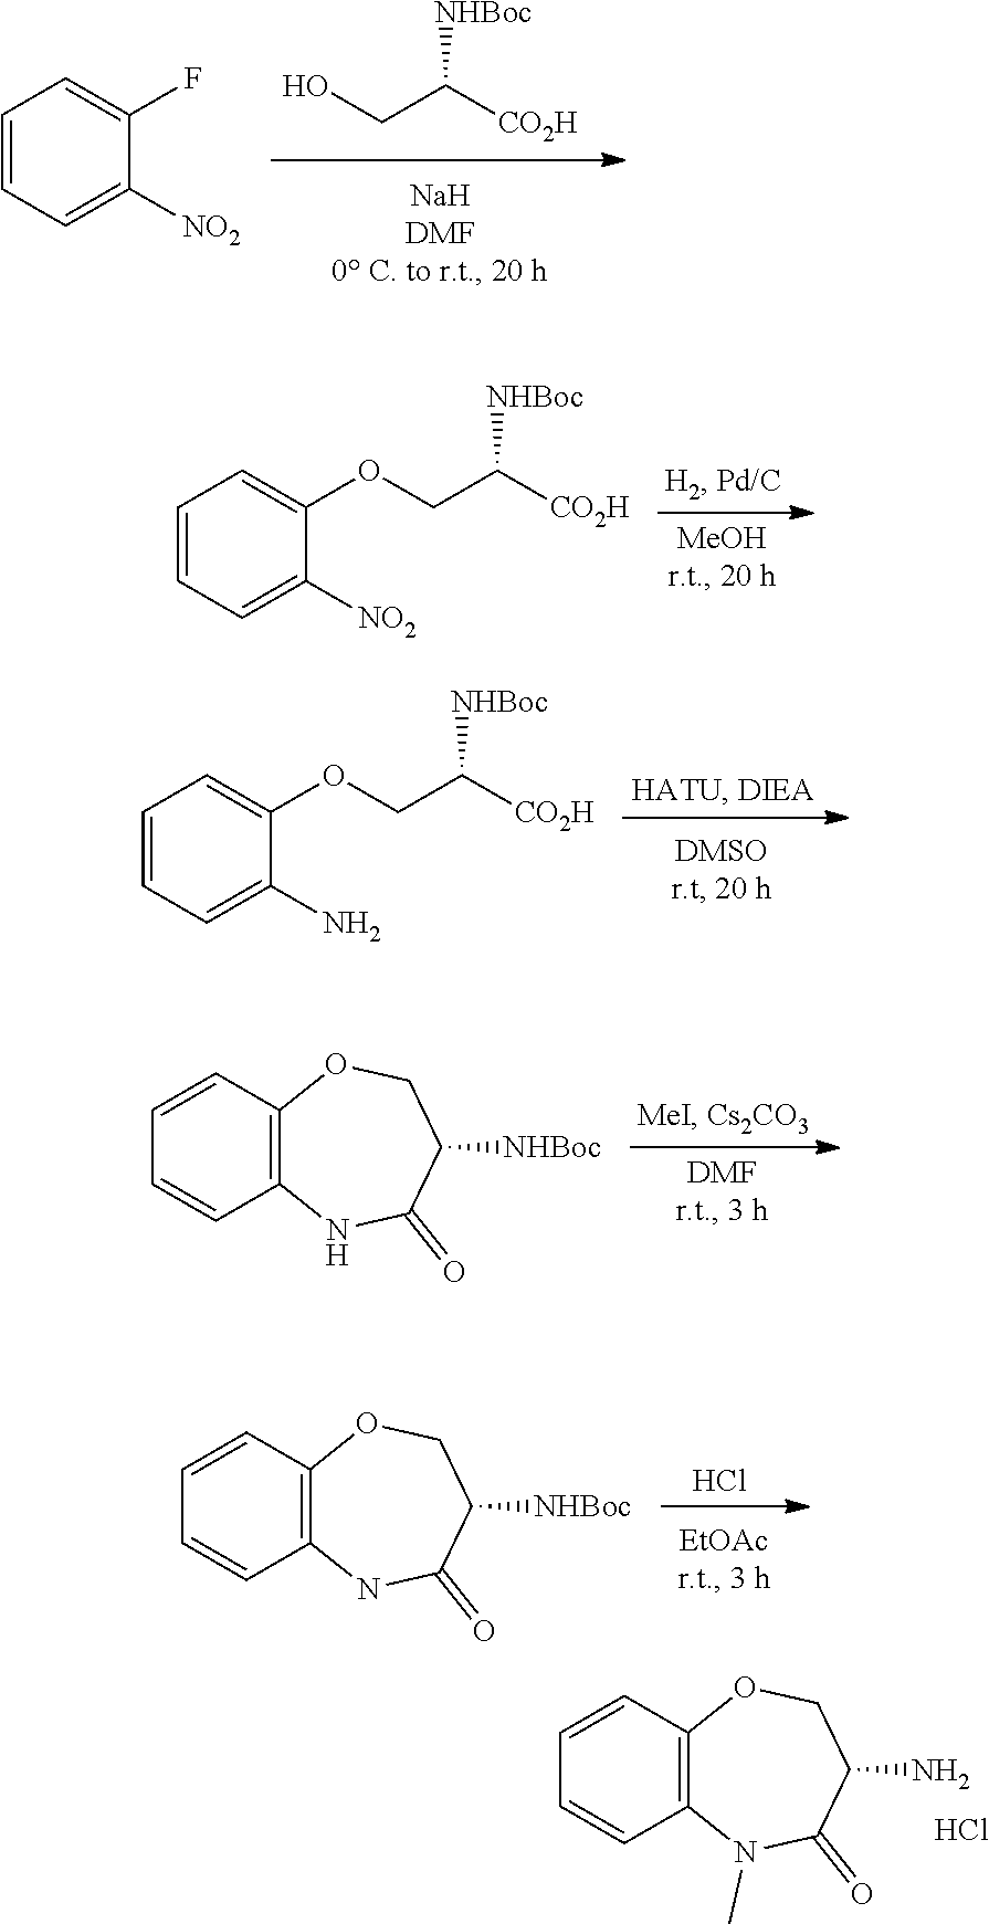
C1=CC=C([NO2])C(F)=C1.OCC([CO2H])[NHBoc].C1=CC=C([NO2])C(OCC([CO2H])[NHBoc])=C1.C1=CC=C(N)C(OCC([CO2H])[NHBoc])=C1.C1=CC=CC2=C1OCC([NHBoc])C(=O)N2.C1=CC=CC2=C1OCC([NHBoc])C(=O)N2.Cl.C1=CC=CC2=C1OCC(N)C(=O)N2C.Cl
